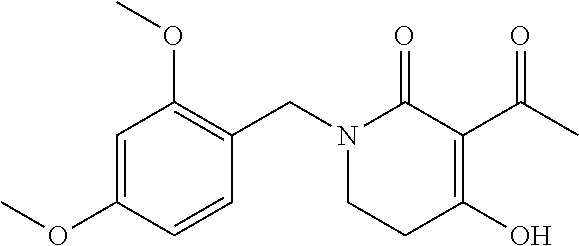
C1=C(OC)C=CC(CN2C(=O)C(C(C)=O)=C(O)CC2)=C1OC
